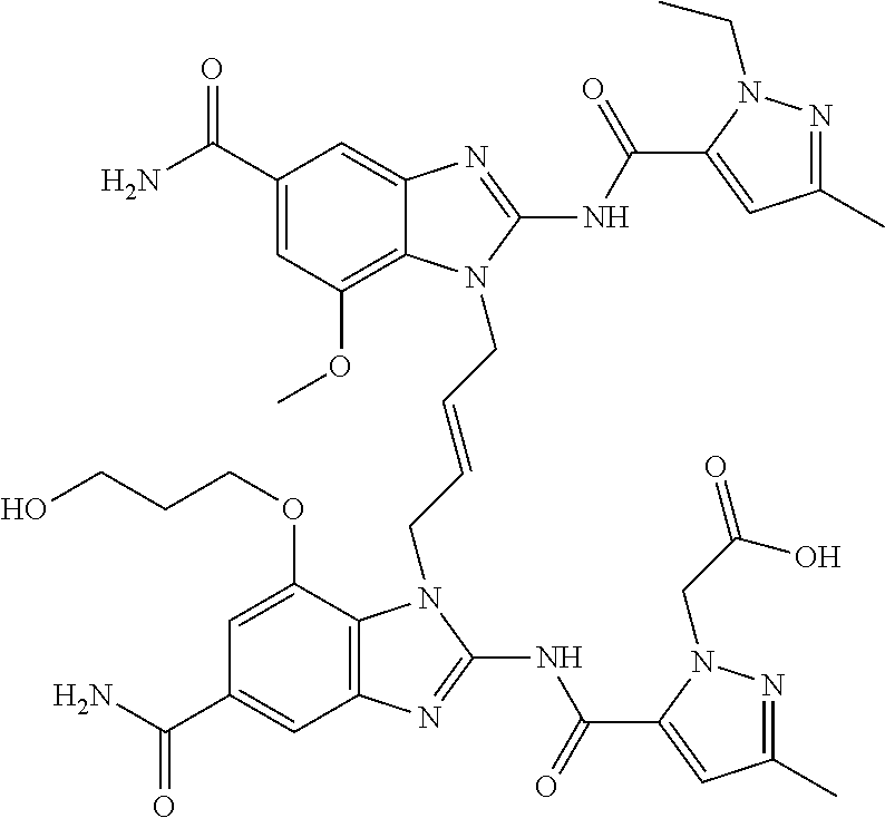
C1(C(N)=O)=CC(OC)=C2C(=C1)N=C(NC(=O)C1=CC(C)=NN1CC)N2CC=CCN1C2=C(C=C(C(N)=O)C=C2OCCCO)N=C1NC(=O)C1=CC(C)=NN1CC(=O)O
